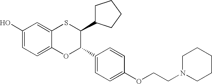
C1(O)=CC=C2C(=C1)SC(C1CCCC1)C(C1=CC=C(OCCN3CCCCC3)C=C1)O2
